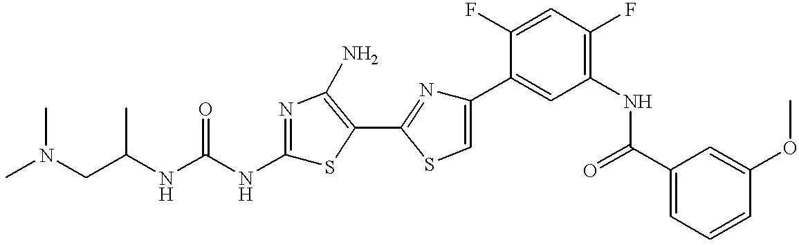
C(C(NC(NC1=NC(N)=C(C2=NC(C3=CC(NC(C4=CC=CC(OC)=C4)=O)=C(F)C=C3F)=CS2)S1)=O)C)N(C)C
